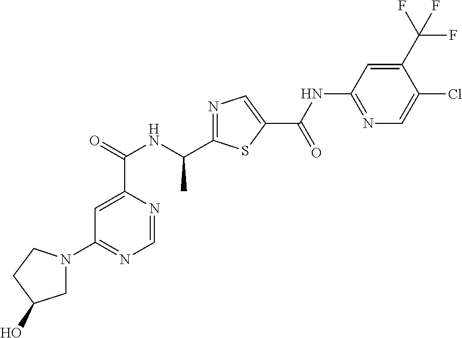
N1=C(C(NC(C2=CC(N3CC(O)CC3)=NC=N2)=O)C)SC(C(=O)NC2=NC=C(Cl)C(C(F)(F)F)=C2)=C1
